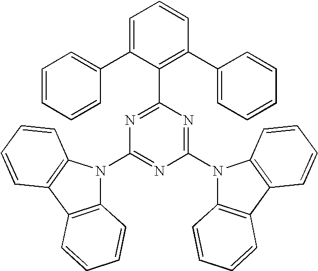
C1(N2C3=C(C4=C2C=CC=C4)C=CC=C3)=NC(N2C3=C(C4=C2C=CC=C4)C=CC=C3)=NC(C2=C(C3=CC=CC=C3)C=CC=C2C2=CC=CC=C2)=N1
